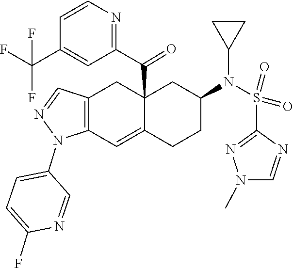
N1(C)C=NC(S(N(C2CC2)C2CC3(C(C4=NC=CC(C(F)(F)F)=C4)=O)C(=CC4=C(C=NN4C4=CC=C(F)N=C4)C3)CC2)(=O)=O)=N1
